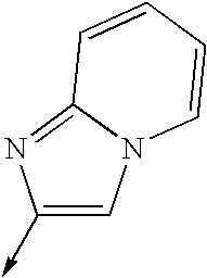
C1(->C)=CN2C(=N1)C=CC=C2
